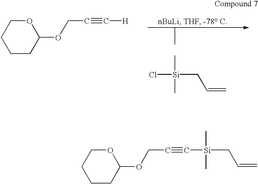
Cl[Si](CC=C)(C)C.C1CCC(OCC#C[H])OC1.C1CC(OCC#C[Si](CC=C)(C)C)OCC1
